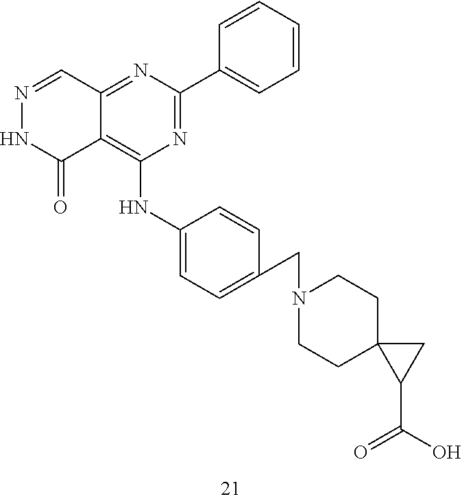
N1=CC2=NC(C3=CC=CC=C3)=NC(NC3=CC=C(CN4CCC5(CC4)C(C(O)=O)C5)C=C3)=C2C(=O)N1
